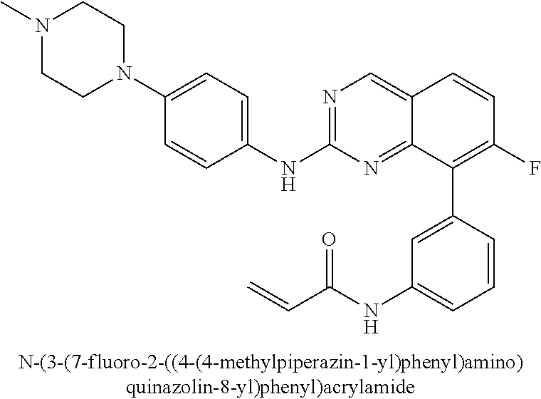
N1(C2=CC=C(NC3=NC=C4C(=N3)C(C3=CC(NC(C=C)=O)=CC=C3)=C(F)C=C4)C=C2)CCN(C)CC1
